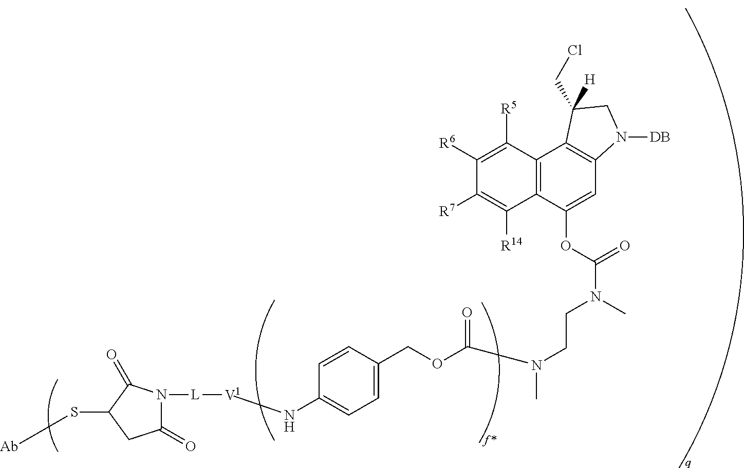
C1(=O)N([L][V1]NC2=CC=C(COC(=O)N(CCN(C(OC3=CC4=C(C5=C3C([R14])=C([R7])C([R6])=C5[R5])C(CCl)([H])CN4[DB])=O)C)C)C=C2)C(=O)C(S[Ab])C1
